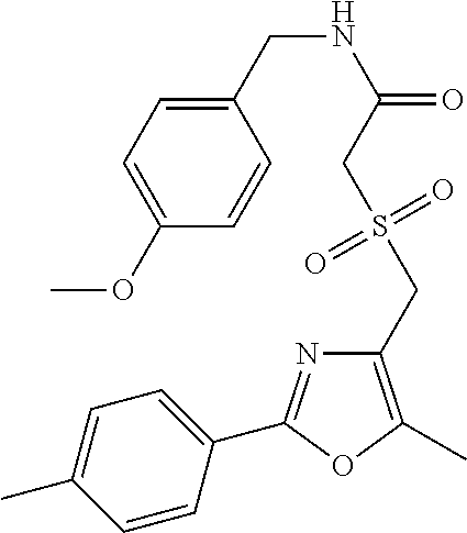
C1=CC(C2=NC(CS(=O)(=O)CC(=O)NCC3=CC=C(OC)C=C3)=C(C)O2)=CC=C1C
